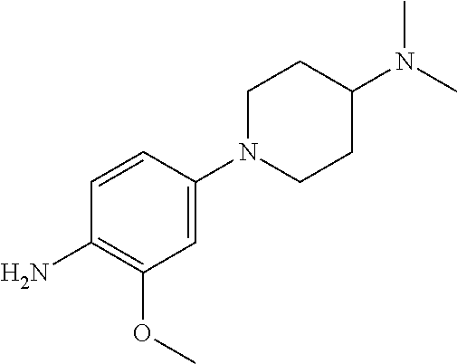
C1=CC(N2CCC(N(C)C)CC2)=CC(OC)=C1N
